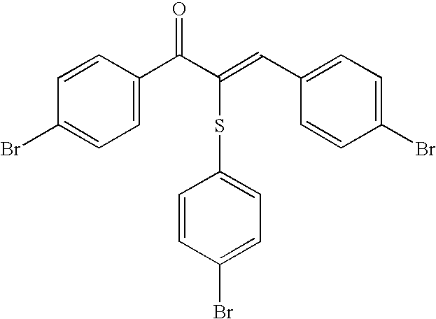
C1=C(C(C(=CC2=CC=C(Br)C=C2)SC2=CC=C(Br)C=C2)=O)C=CC(Br)=C1
